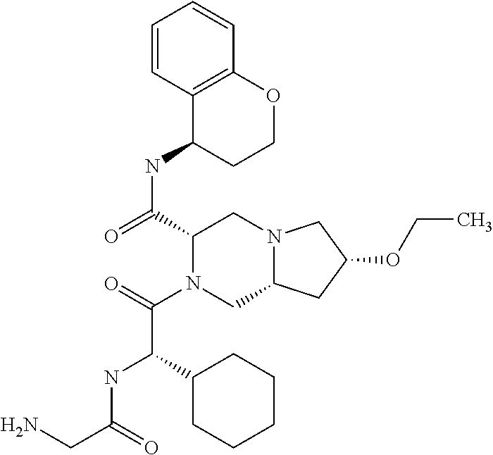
C1=CC2=C(C=C1)OCCC2NC(=O)C1N(C(=O)C(NC(CN)=O)C2CCCCC2)CC2N(C1)CC(OCC)C2
